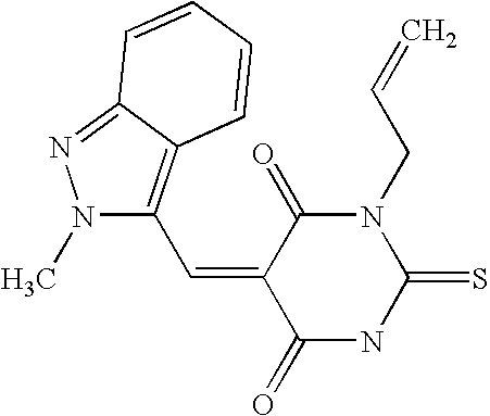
O=C1C(=CC2=C3C(=NN2C)C=CC=C3)C(=O)N(CC=C)C(=S)N1
